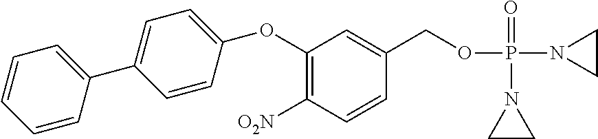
C1(OC2=CC=C(C3=CC=CC=C3)C=C2)=C([O2N])C=CC(COP(N2CC2)(=O)N2CC2)=C1
